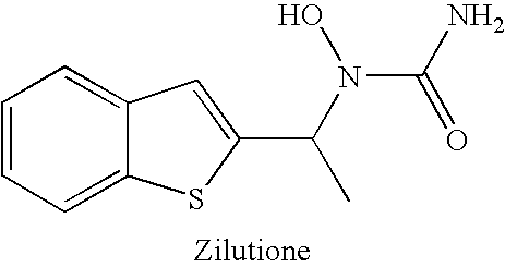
C1=CC=C2C(=C1)C=C(C(N(O)C(=O)N)C)S2
